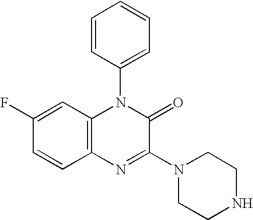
C12=C(C=C(F)C=C1)N(C1=CC=CC=C1)C(=O)C(N1CCNCC1)=N2
